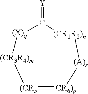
[Y]=C1[(X)q][(CR3R4)m][(CR5]=[CR6)p][(A)r][(CR1R2)n]1
